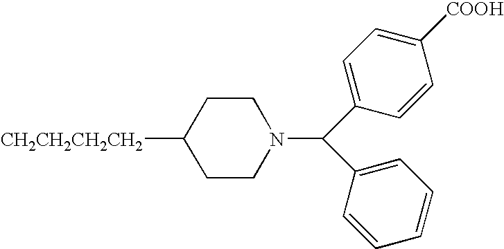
C1CC([CH2CH2CH2CH2])CCN1C(C1=CC=C([COOH])C=C1)C1=CC=CC=C1
